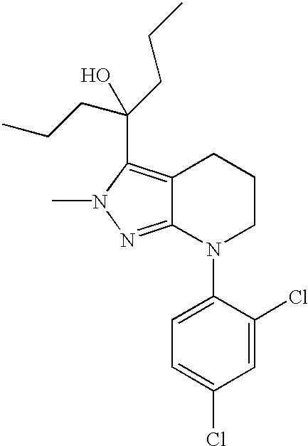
C12=C(C(O)(CCC)CCC)N(C)N=C1N(C1=CC=C(Cl)C=C1Cl)CCC2
